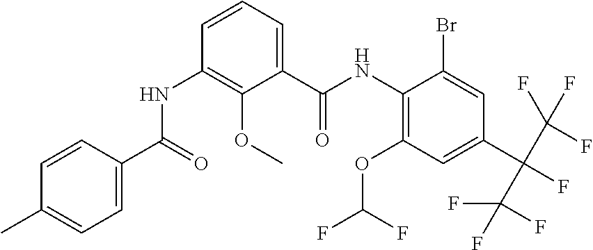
C1=CC(C(=O)NC2=C(OC)C(C(NC3=C(OC(F)F)C=C(C(C(F)(F)F)(C(F)(F)F)F)C=C3Br)=O)=CC=C2)=CC=C1C
